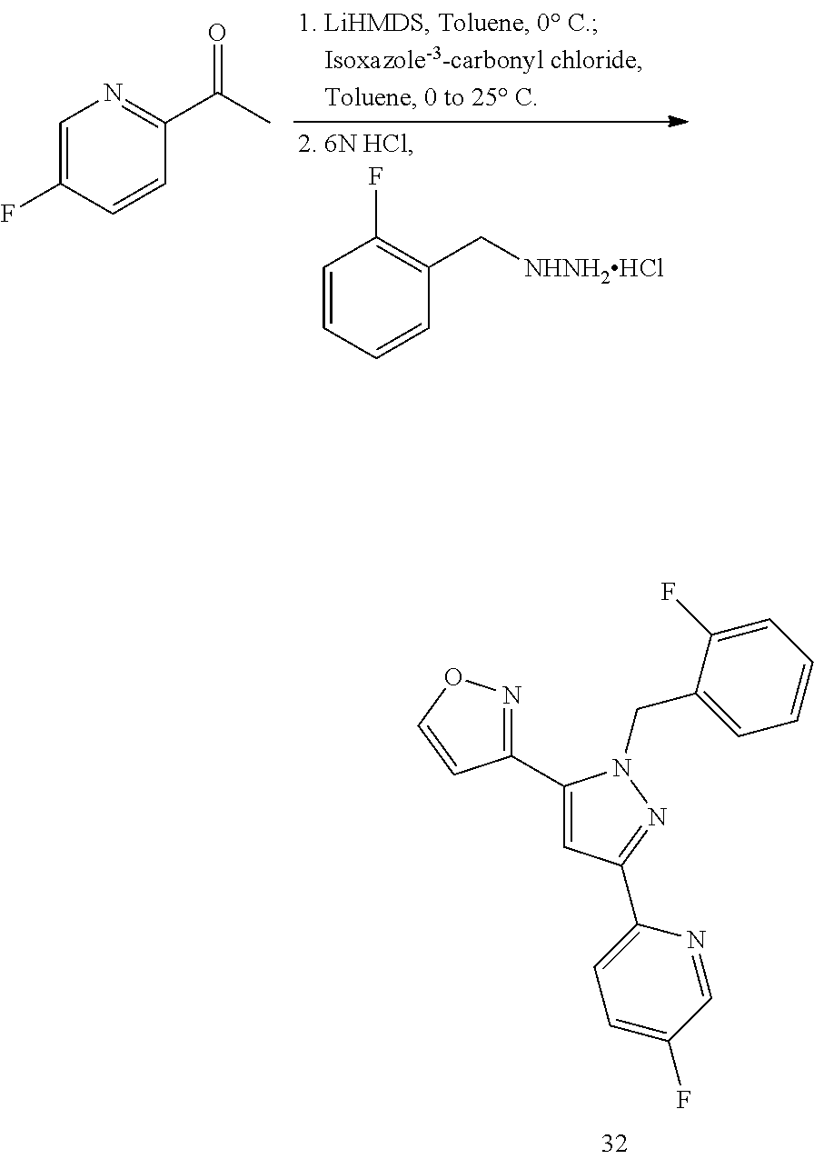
C1=CC=CC(C[NHNH2HCl])=C1F.C1=C(F)C=CC(C(C)=O)=N1.C1(C2=NOC=C2)=CC(C2=CC=C(F)C=N2)=NN1CC1=CC=CC=C1F
